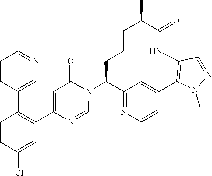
C12=NC=CC(=C1)C1=C(NC(=O)C(C)CCCC2N2C(=O)C=C(C3=C(C4=CN=CC=C4)C=CC(Cl)=C3)N=C2)C=NN1C
